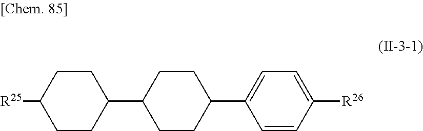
[R25]C1CCC(C2CCC(C3=CC=C([R26])C=C3)CC2)CC1
